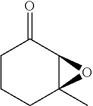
C1(=O)CCCC2(C)C1O2
